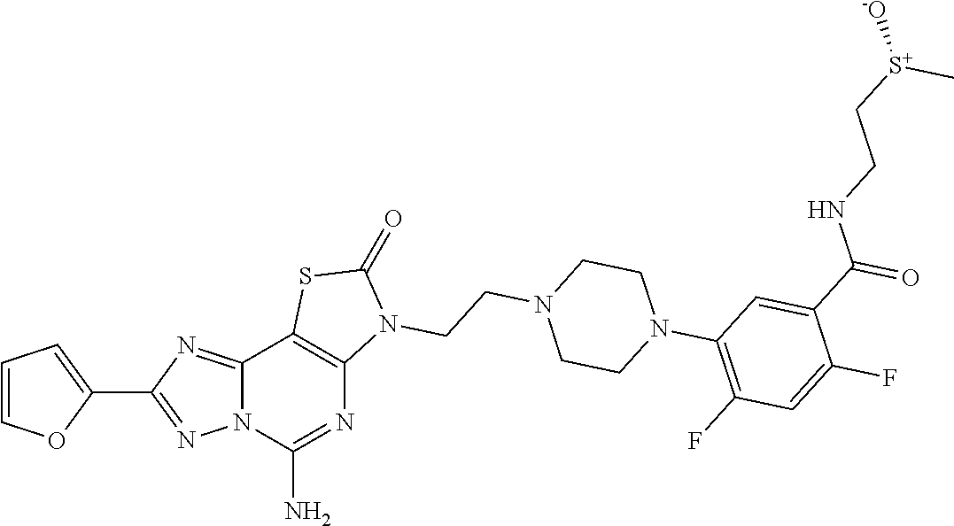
C1=COC(C2=NN3C(=N2)C2=C(N=C3N)N(CCN3CCN(C4=C(F)C=C(F)C(C(=O)NCC[S+]([-O])C)=C4)CC3)C(=O)S2)=C1
